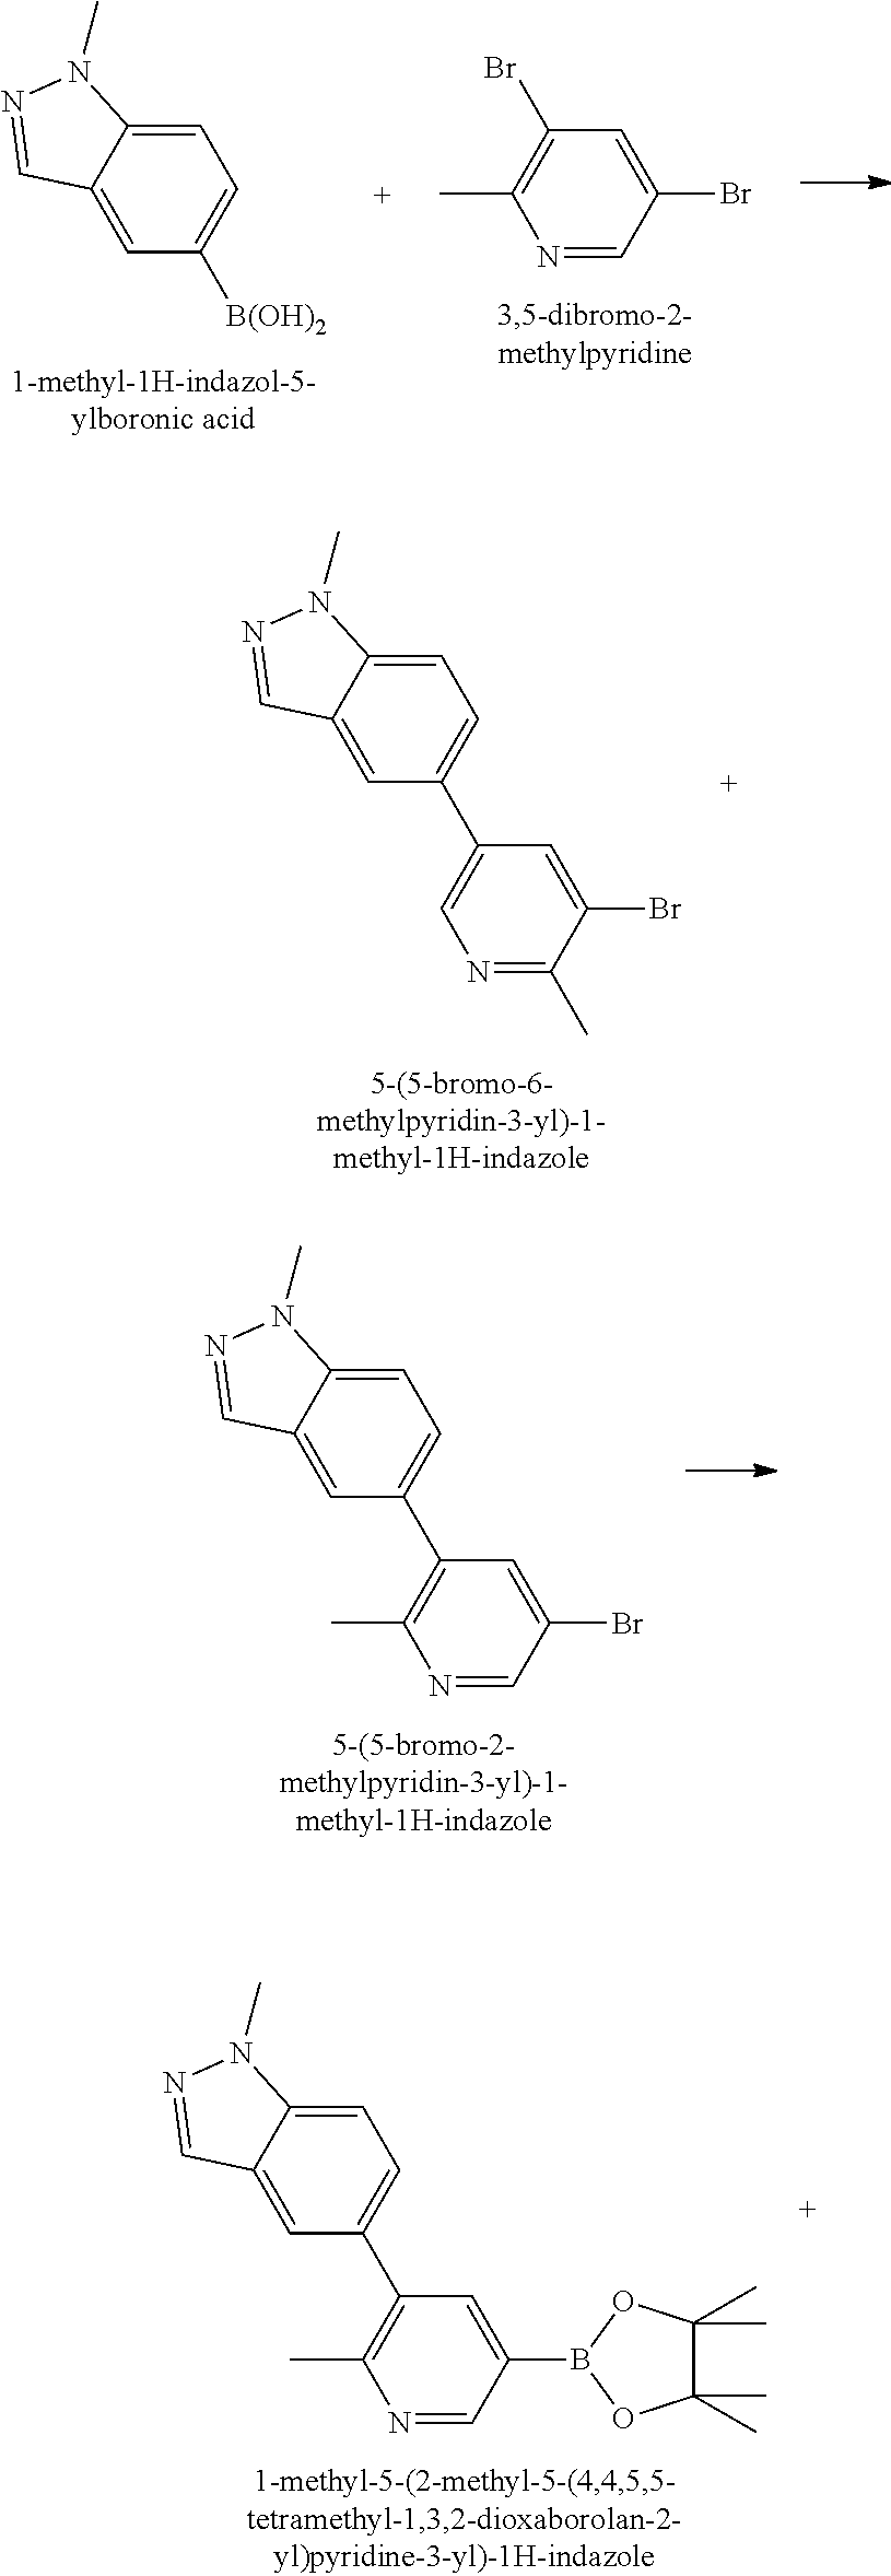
C1=C2C(=CC(C3=CN=C(C)C(Br)=C3)=C1)C=NN2C.C1=C2C(=CC(C3=C(C)N=CC(Br)=C3)=C1)C=NN2C.C1=C2C(=CC(C3=C(C)N=CC(B4OC(C)(C)C(C)(C)O4)=C3)=C1)C=NN2C.C1=C2C(=CC([B(OH)2])=C1)C=NN2C.N1=CC(Br)=CC(Br)=C1C
